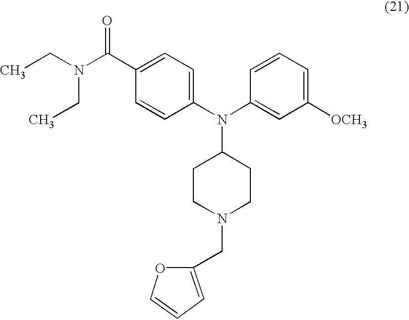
CCN(CC)C(C1=CC=C(N(C2=CC([OCH3])=CC=C2)C2CCN(CC3=CC=CO3)CC2)C=C1)=O
